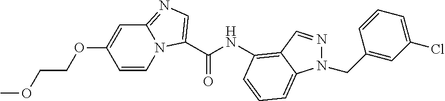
C1=CN2C(=NC=C2C(NC2=C3C=NN(CC4=CC(Cl)=CC=C4)C3=CC=C2)=O)C=C1OCCOC
